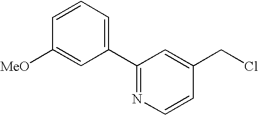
C1=C([MeO])C=CC=C1C1=NC=CC(CCl)=C1
